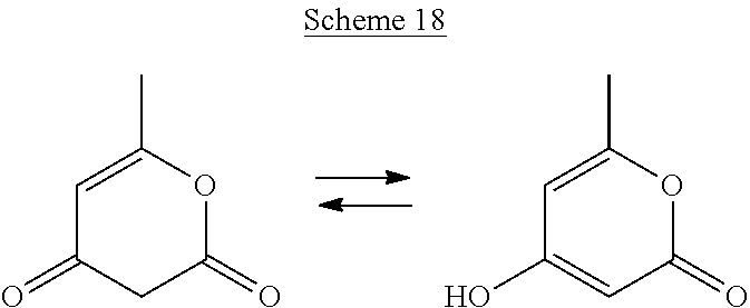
C1=C(C)OC(=O)CC1=O.C1=C(C)OC(=O)C=C1O
